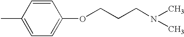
C1=C(C)C=CC(OCCCN(C)C)=C1
